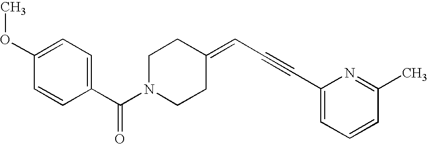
C1(OC)=CC=C(C(N2CCC(=CC#CC3=CC=CC(C)=N3)CC2)=O)C=C1
